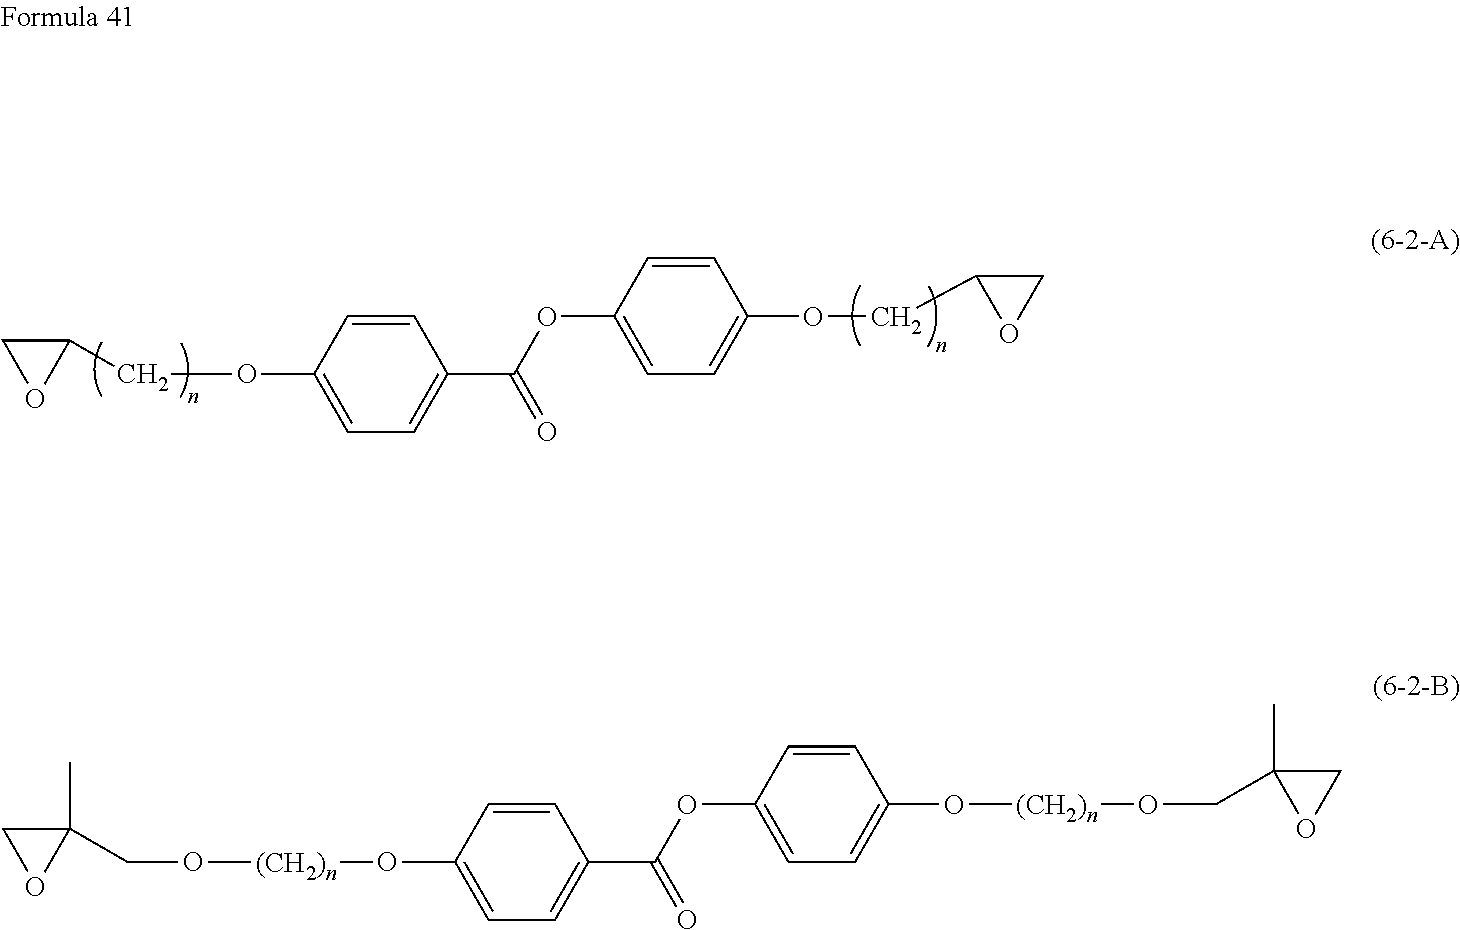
O(C1=CC=C(C(=O)OC2=CC=C(OCC3OC3)C=C2)C=C1)CC1CO1.C1OC1(C)CO[(CH2)n]OC1=CC=C(C(=O)OC2=CC=C(O[(CH2)n]OCC3(C)CO3)C=C2)C=C1
